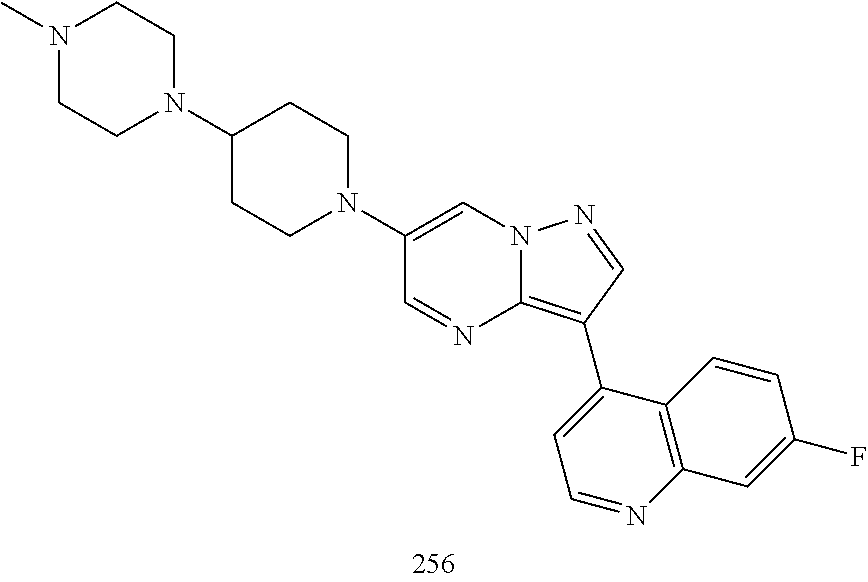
C1(C2=C3N=CC(N4CCC(N5CCN(C)CC5)CC4)=CN3N=C2)=CC=NC2=C1C=CC(F)=C2
